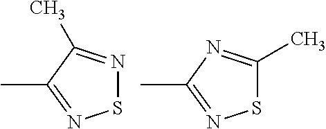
CC1=NSN=C1C.CC1=NSC(C)=N1
